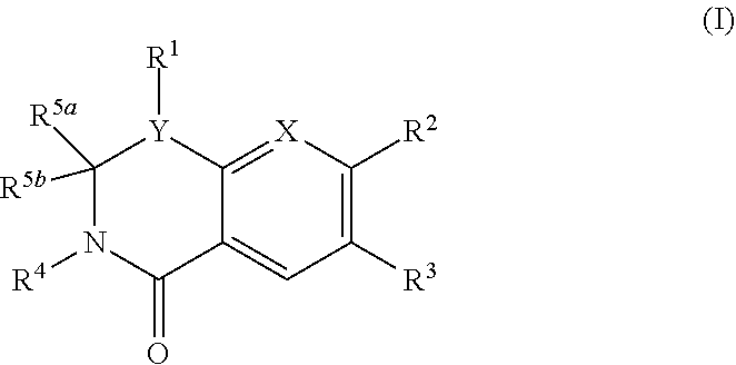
C1([R3])=C([R2])[X]=C2C(=C1)C(=O)N([R4])C([R5b])([R5a])[Y]2[R1]
